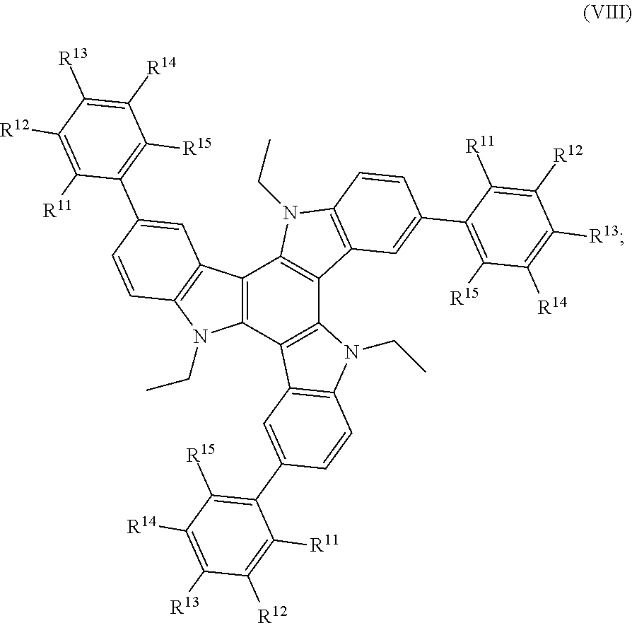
C12=C(C3=C(C4=C1N(CC)C1=C4C=C(C4=C([R15])C([R14])=C([R13])C([R12])=C4[R11])C=C1)N(CC)C1=C3C=C(C3=C([R15])C([R14])=C([R13])C([R12])=C3[R11])C=C1)N(CC)C1=C2C=C(C2=C([R15])C([R14])=C([R13])C([R12])=C2[R11])C=C1
